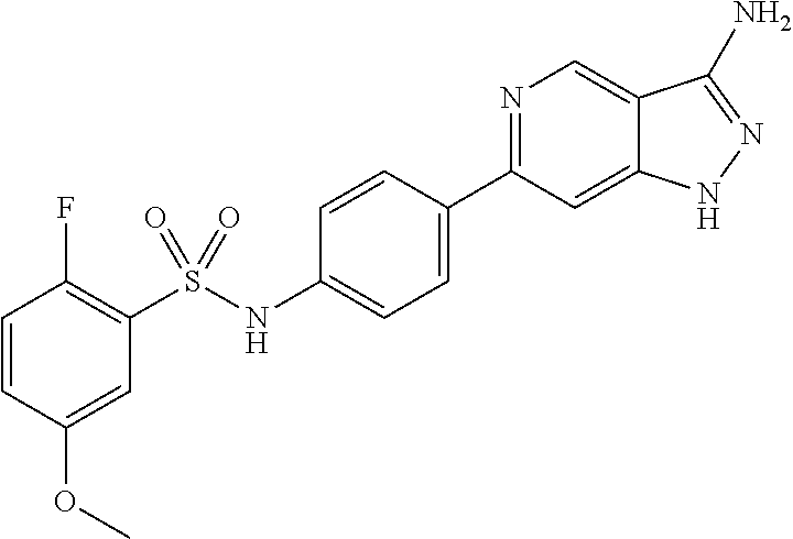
C1=CC(OC)=CC(S(NC2=CC=C(C3=NC=C4C(=C3)NN=C4N)C=C2)(=O)=O)=C1F
